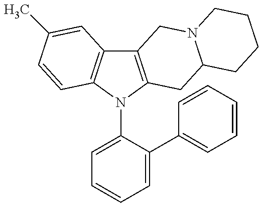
C12=C(N(C3=CC=CC=C3C3=CC=CC=C3)C3=C1C=C(C)C=C3)CC1N(C2)CCCC1
